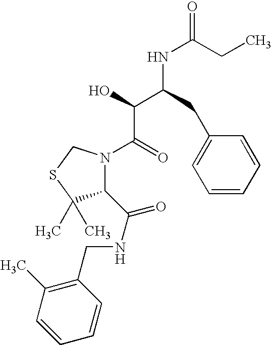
C(C(NC(CC)=O)C(C(=O)N1C(C(NCC2=C(C)C=CC=C2)=O)C(C)(C)SC1)O)C1=CC=CC=C1
